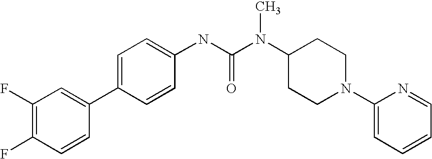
C1(F)=C(F)C=CC(C2=CC=C(NC(N(C3CCN(C4=CC=CC=N4)CC3)C)=O)C=C2)=C1
